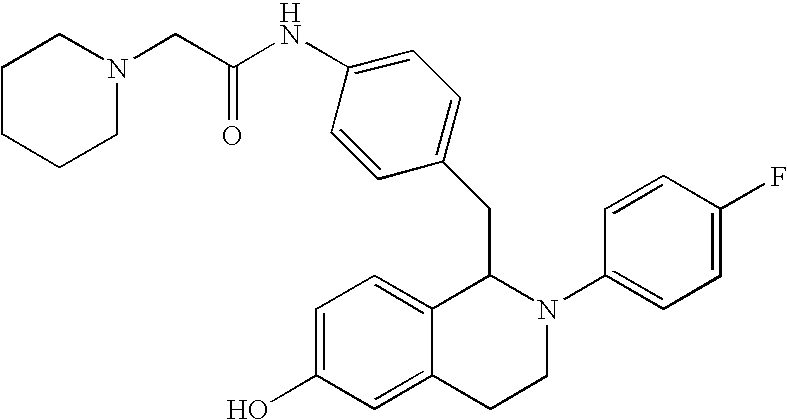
C1=C(O)C=C2C(=C1)C(CC1=CC=C(NC(CN3CCCCC3)=O)C=C1)N(C1=CC=C(F)C=C1)CC2
